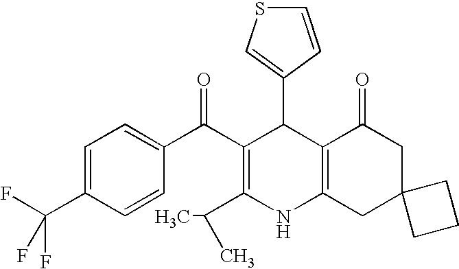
C1(C2C(C(C3=CC=C(C(F)(F)F)C=C3)=O)=C(C(C)C)NC3=C2C(=O)CC2(C3)CCC2)=CSC=C1
